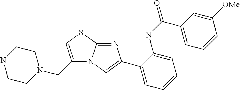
N12C(=NC(C3=CC=CC=C3NC(C3=CC=CC([OMe])=C3)=O)=C1)SC=C2CN1CCNCC1
